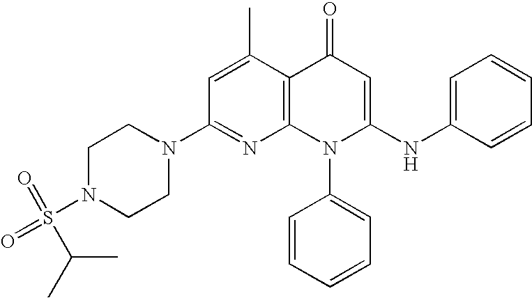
C1(N2CCN(S(=O)(=O)C(C)C)CC2)=NC2=C(C(C)=C1)C(=O)C=C(NC1=CC=CC=C1)N2C1=CC=CC=C1
